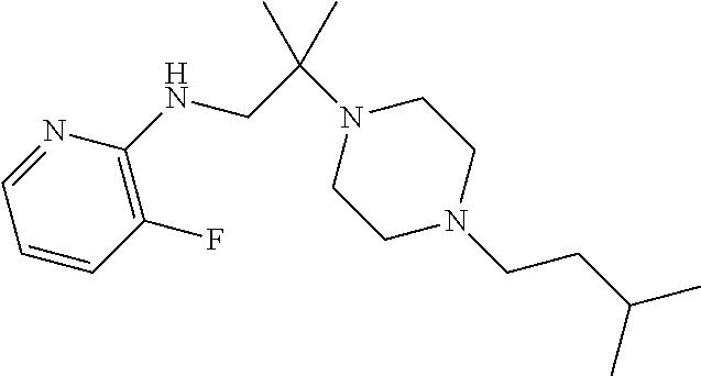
N1=CC=CC(F)=C1NCC(N1CCN(CCC(C)C)CC1)(C)C
